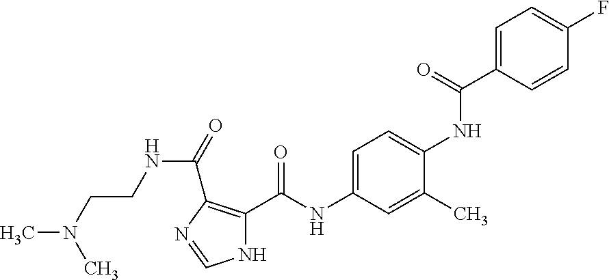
C1=C(C(NC2=CC=C(NC(C3=C(C(=O)NCCN(C)C)N=CN3)=O)C=C2C)=O)C=CC(F)=C1
